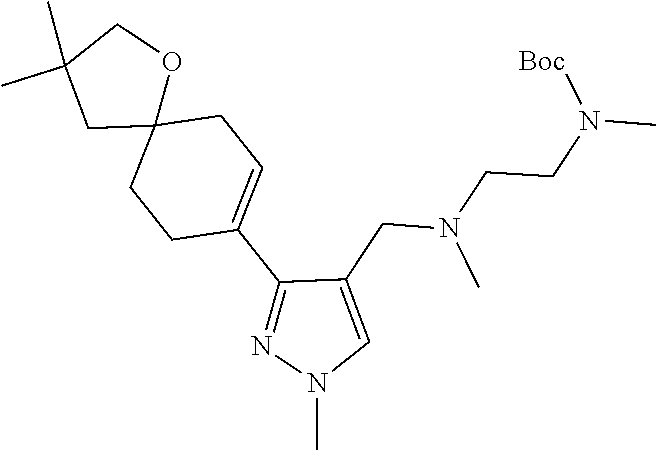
C1(C2=CCC3(CC2)OCC(C)(C)C3)=NN(C)C=C1CN(C)CCN([Boc])C
